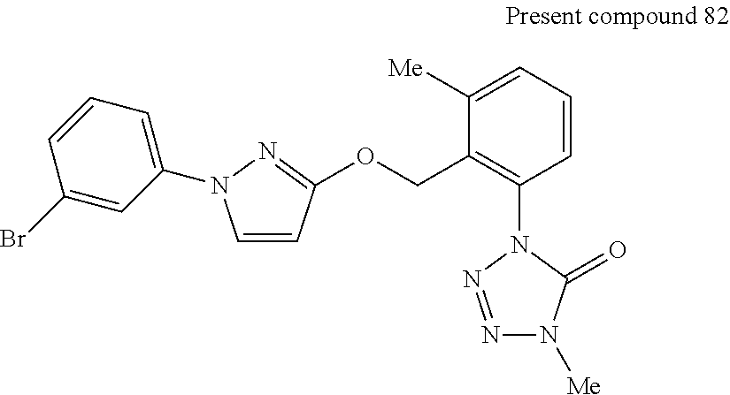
C1=CC(OCC2=C(N3C(=O)N([Me])N=N3)C=CC=C2[Me])=NN1C1=CC=CC(Br)=C1
